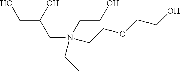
OCC(C[N+](CCOCCO)(CC)CCO)O
